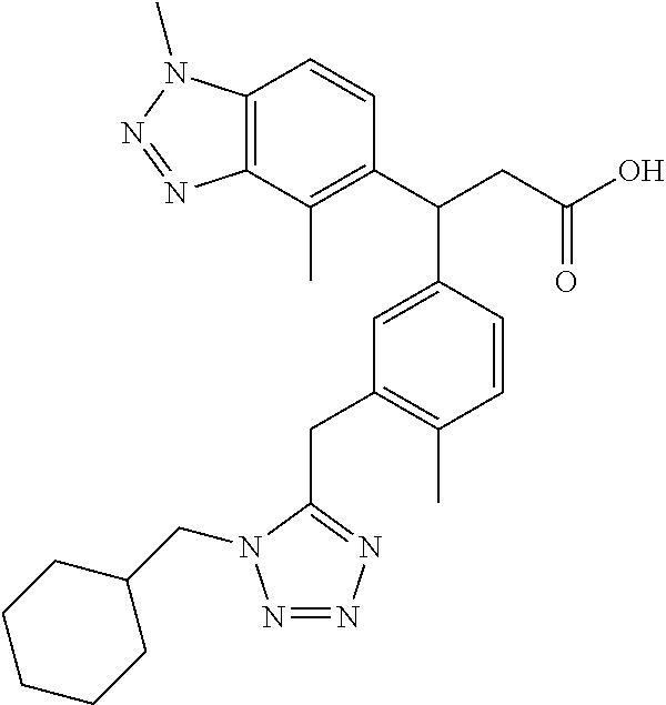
CC1=C(C(CC(O)=O)C2=CC(CC3=NN=NN3CC3CCCCC3)=C(C)C=C2)C=CC2=C1N=NN2C
